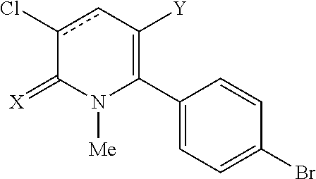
C1(C2=C([Y])cc(Cl)C(=[X])N2[Me])=CC=C(Br)C=C1
